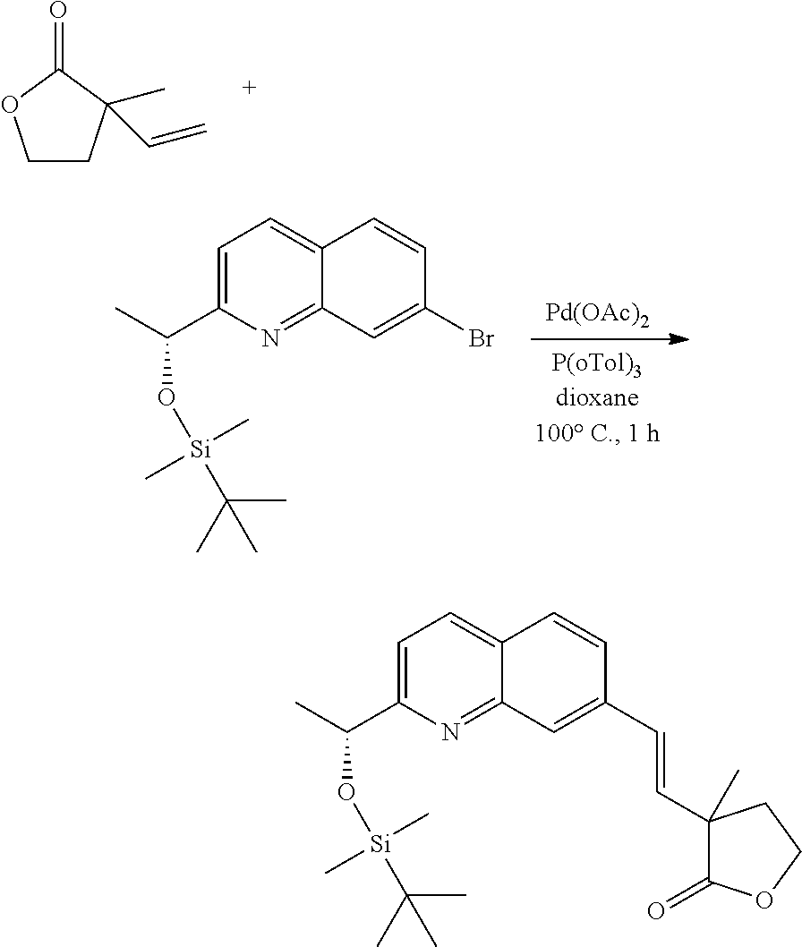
C1CC(C)(C=C)C(=O)O1.[Pd(OAc)2].C1=C(C(C)O[Si](C(C)(C)C)(C)C)N=C2C(=C1)C=CC(Br)=C2.C1=C(C(C)O[Si](C(C)(C)C)(C)C)N=C2C(=C1)C=CC(C=CC1(C)C(=O)OCC1)=C2
